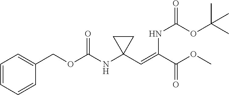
C1=CC=CC(COC(NC2(C=C(C(OC)=O)NC(OC(C)(C)C)=O)CC2)=O)=C1
